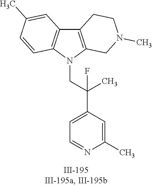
N1(CC(C2=CC=NC(C)=C2)(C)F)C2=C(C3=C1C=CC(C)=C3)CCN(C)C2
